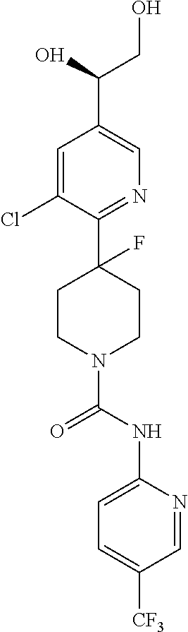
C1=C(Cl)C(C2(F)CCN(C(NC3=CC=C([CF3])C=N3)=O)CC2)=NC=C1C(O)CO
